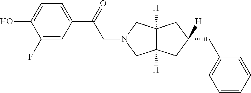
C1(F)=CC(C(CN2CC3([H])C([H])(C2)CC(CC2=CC=CC=C2)([H])C3)=O)=CC=C1O
